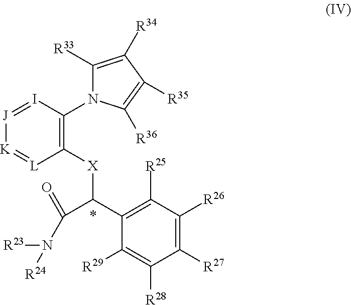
[K]1=[L]C([X]C(C(=O)N([R23])[R24])C2=C([R25])C([R26])=C([R27])C([R28])=C2[R29])=C(N2C([R33])=C([R34])C([R35])=C2[R36])I=[J]1
